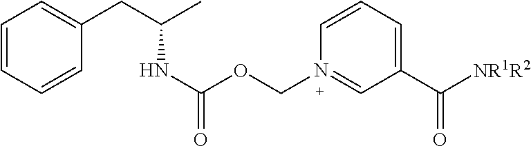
C1=CN(COC(NC(CC2=CC=CC=C2)C)=O)=CC(C([NR1R2])=O)=C1
